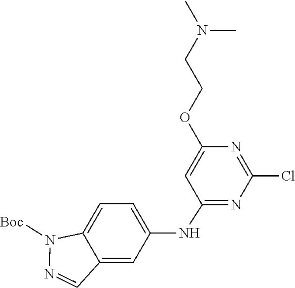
ClC1=NC(OCCN(C)C)=CC(NC2=CC=C3C(=C2)C=NN3[Boc])=N1
